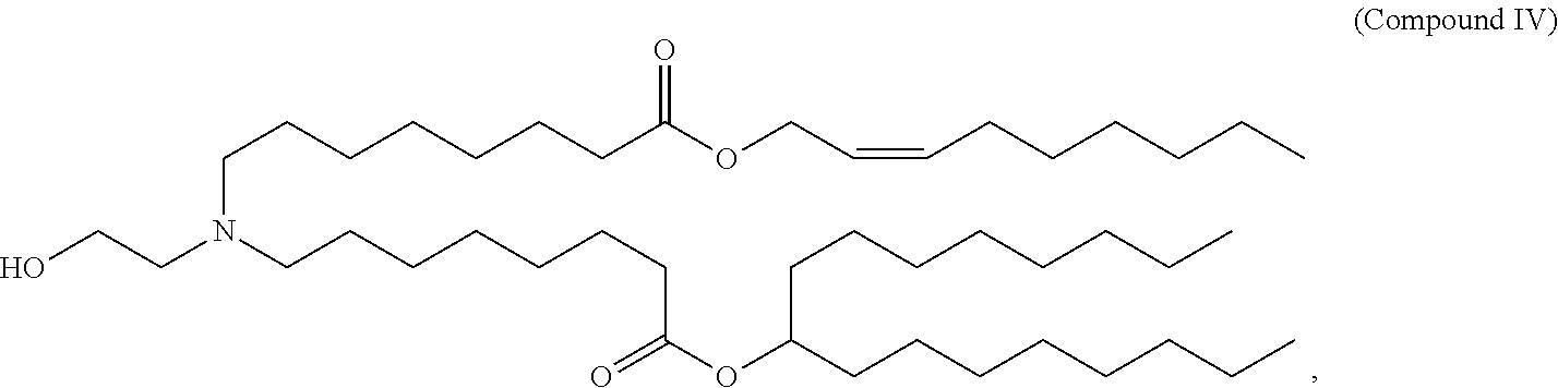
C(N(CCCCCCCC(OC(CCCCCCCC)CCCCCCCC)=O)CCCCCCCC(OCC=CCCCCCC)=O)CO
